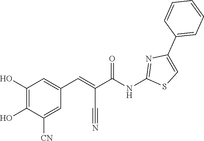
C1(C2=CSC(NC(C(=CC3=CC(O)=C(O)C([CN])=C3)C#N)=O)=N2)=CC=CC=C1
